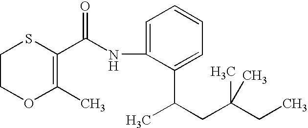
C1COC(C)=C(C(NC2=CC=CC=C2C(C)CC(CC)(C)C)=O)S1
